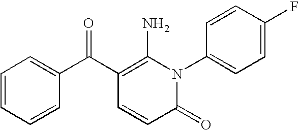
C1(=O)N(C2=CC=C(F)C=C2)C(N)=C(C(C2=CC=CC=C2)=O)C=C1
